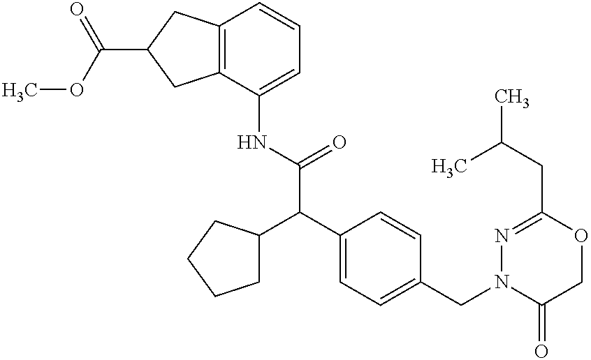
C12=C(C(NC(C(C3=CC=C(CN4C(=O)COC(CC(C)C)=N4)C=C3)C3CCCC3)=O)=CC=C1)CC(C(OC)=O)C2
